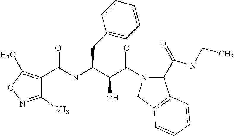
N(C(C(C(=O)N1C(C(NCC)=O)C2=C(C1)C=CC=C2)O)CC1=CC=CC=C1)C(=O)C1=C(C)ON=C1C
